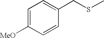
C1=C([MeO])C=CC(CSC)=C1
